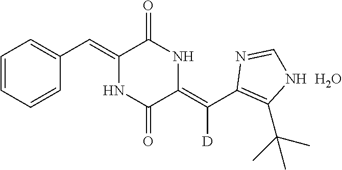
C1(C=C2NC(=O)C(=C(C3=C(C(C)(C)C)NC=N3)[D])NC2=O)=CC=CC=C1.O
